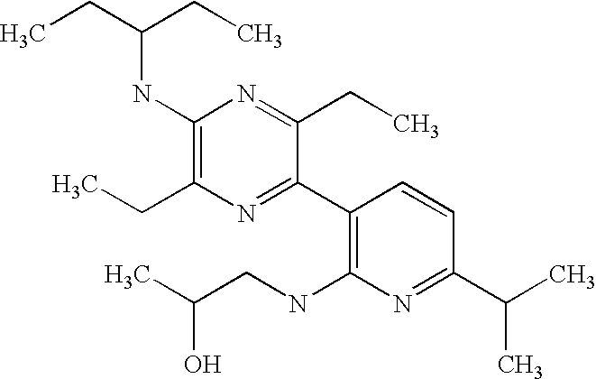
CCC(CC)NC1=C(CC)N=C(C2=C(NCC(C)O)N=C(C(C)C)C=C2)C(CC)=N1
